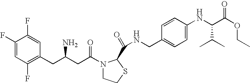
C1(F)=CC(F)=C(CC(CC(=O)N2CCSC2C(=O)NCC2=CC=C(NC(C(OCC)=O)C(C)C)C=C2)N)C=C1F
